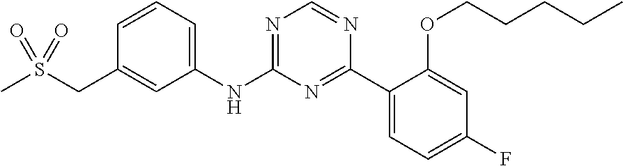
S(CC1=CC(NC2=NC=NC(C3=CC=C(F)C=C3OCCCCC)=N2)=CC=C1)(C)(=O)=O
